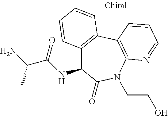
C12=C(C3=C(N=CC=C3)N(CCO)C(=O)C1NC(C(N)C)=O)C=CC=C2
